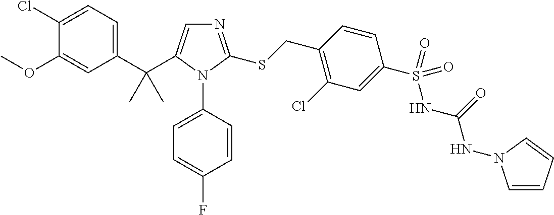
C1(C(C2=CN=C(SCC3=C(Cl)C=C(S(NC(=O)NN4C=CC=C4)(=O)=O)C=C3)N2C2=CC=C(F)C=C2)(C)C)=CC=C(Cl)C(OC)=C1
